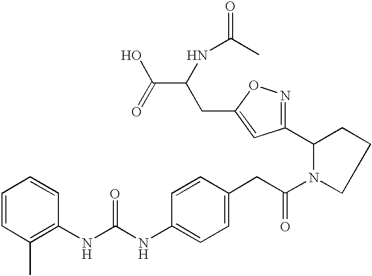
C1=CC(C)=C(NC(NC2=CC=C(CC(N3CCCC3C3=NOC(CC(C(O)=O)NC(C)=O)=C3)=O)C=C2)=O)C=C1
